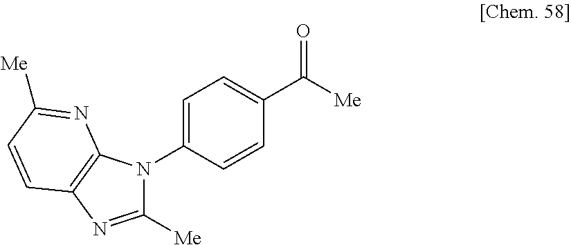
C1=C(N2C([Me])=NC3=C2N=C([Me])C=C3)C=CC(C(=O)[Me])=C1
